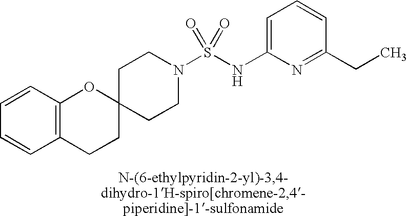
C1=C(NS(N2CCC3(CC2)OC2=C(CC3)C=CC=C2)(=O)=O)N=C(CC)C=C1
